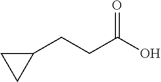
C1(CCC(O)=O)CC1
